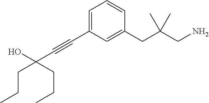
C1=C(C#CC(CCC)(O)CCC)C=C(CC(CN)(C)C)C=C1
